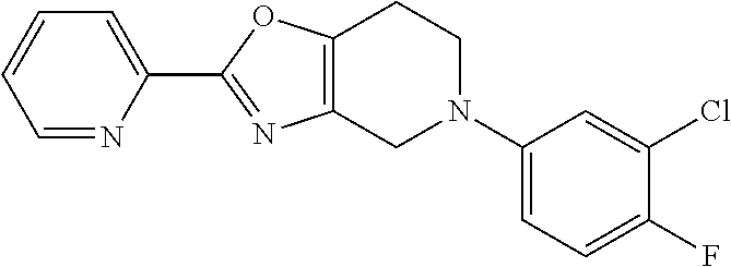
C1=NC(C2=NC3=C(O2)CCN(C2=CC=C(F)C(Cl)=C2)C3)=CC=C1
